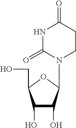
C1(O)C(O)C(N2C(=O)NC(=O)CC2)OC1CO
